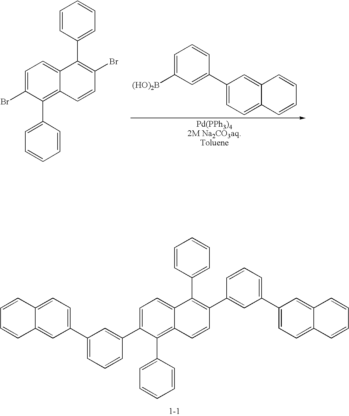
C1=CC2=CC=C(C3=CC=CC(C4=CC=C5C(=C4C4=CC=CC=C4)C=CC(C4=CC(C6=CC=C7C(=C6)C=CC=C7)=CC=C4)=C5C4=CC=CC=C4)=C3)C=C2C=C1.C1=C(Br)C(C2=CC=CC=C2)=C2C(=C1)C(C1=CC=CC=C1)=C(Br)C=C2.[(HO)2B]C1=CC=CC(C2=CC=C3C(=C2)C=CC=C3)=C1
